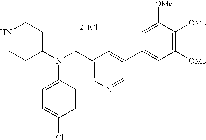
N1CCC(N(CC2=CN=CC(C3=CC([OMe])=C([OMe])C([OMe])=C3)=C2)C2=CC=C(Cl)C=C2)CC1.[2HCl]
